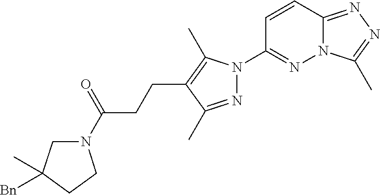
N12C(=NN=C1C)C=CC(N1N=C(C)C(CCC(N3CC([Bn])(C)CC3)=O)=C1C)=N2
